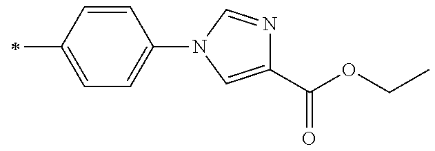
C1(C(OCC)=O)=CN(C2=CC=C(C)C=C2)C=N1
